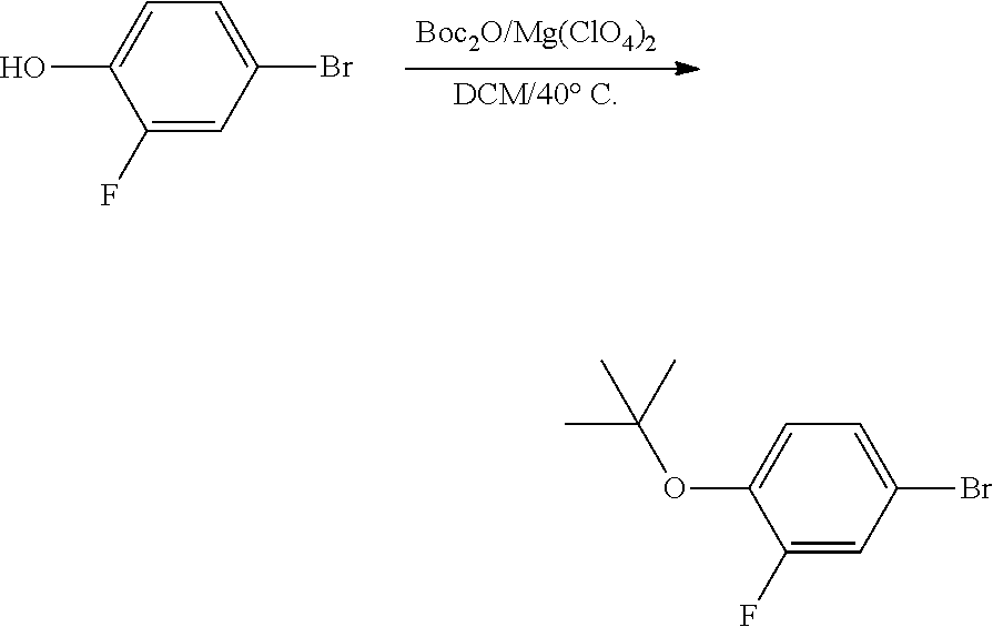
C1(Br)=CC=C(O)C(F)=C1.C1(Br)=CC=C(OC(C)(C)C)C(F)=C1
